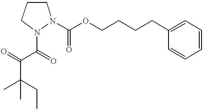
CC(CC)(C)C(=O)C(=O)N1CCCN1C(OCCCCC1=CC=CC=C1)=O
